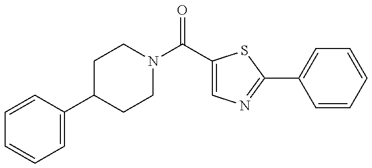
C1=CC(C2CCN(C(=O)C3=CN=C(C4=CC=CC=C4)S3)CC2)=CC=C1
